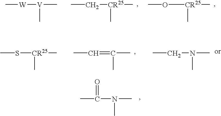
C[W][V](C)C.CC[CR25](C)C.CO[CR25](C)C.CC(N(C)C)=O.CS[CR25](C)C.CC=C(C)C.CCN(C)C
